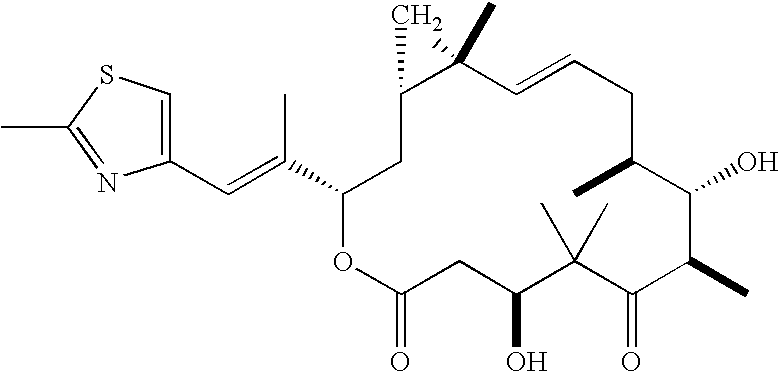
C12CC(C(=CC3=CSC(C)=N3)C)OC(=O)CC(O)C(C)(C)C(=O)C(C)C(O)C(C)CC=CC1(C)C2
